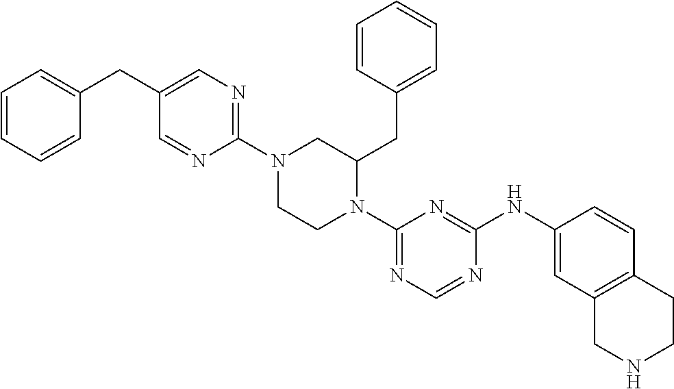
C1(N2CCN(C3=NC=NC(NC4=CC5=C(C=C4)CCNC5)=N3)C(CC3=CC=CC=C3)C2)=NC=C(CC2=CC=CC=C2)C=N1
